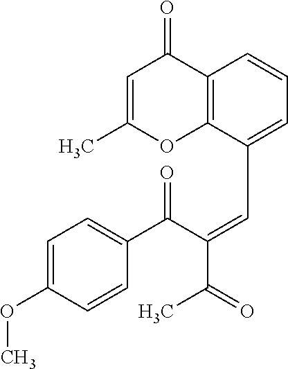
C12=C(C(C=C(C(=O)C)C(C3=CC=C(OC)C=C3)=O)=CC=C1)OC(C)=CC2=O
